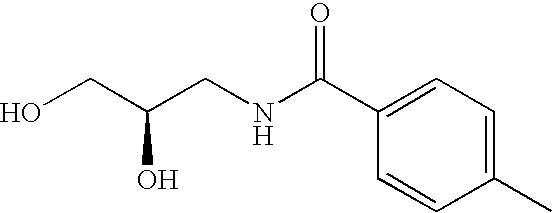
OCC(CNC(C1=CC=C(C)C=C1)=O)O
